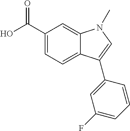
C1(C(O)=O)=CC=C2C(=C1)N(C)C=C2C1=CC(F)=CC=C1
